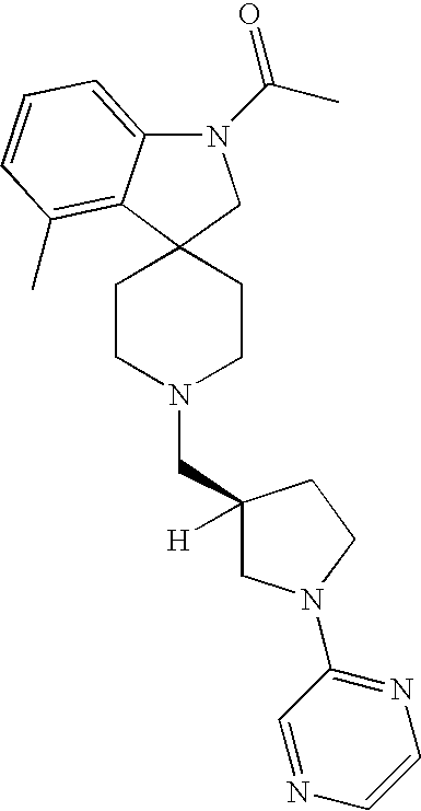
C12(C3=C(C)C=CC=C3N(C(C)=O)C1)CCN(CC1([H])CN(C3=NC=CN=C3)CC1)CC2
